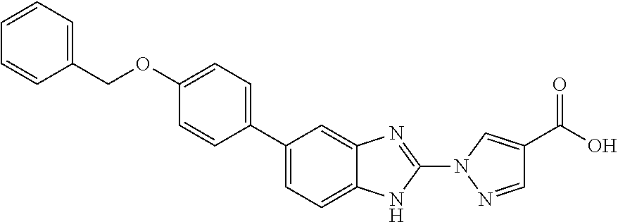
C1=C2C(=CC(C3=CC=C(OCC4=CC=CC=C4)C=C3)=C1)N=C(N1C=C(C(O)=O)C=N1)N2
